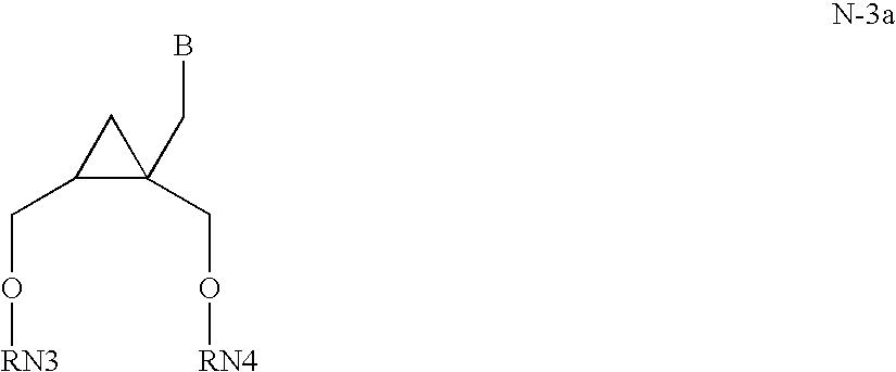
C1(CO[RN3])C(CO[RN4])(CB)C1
